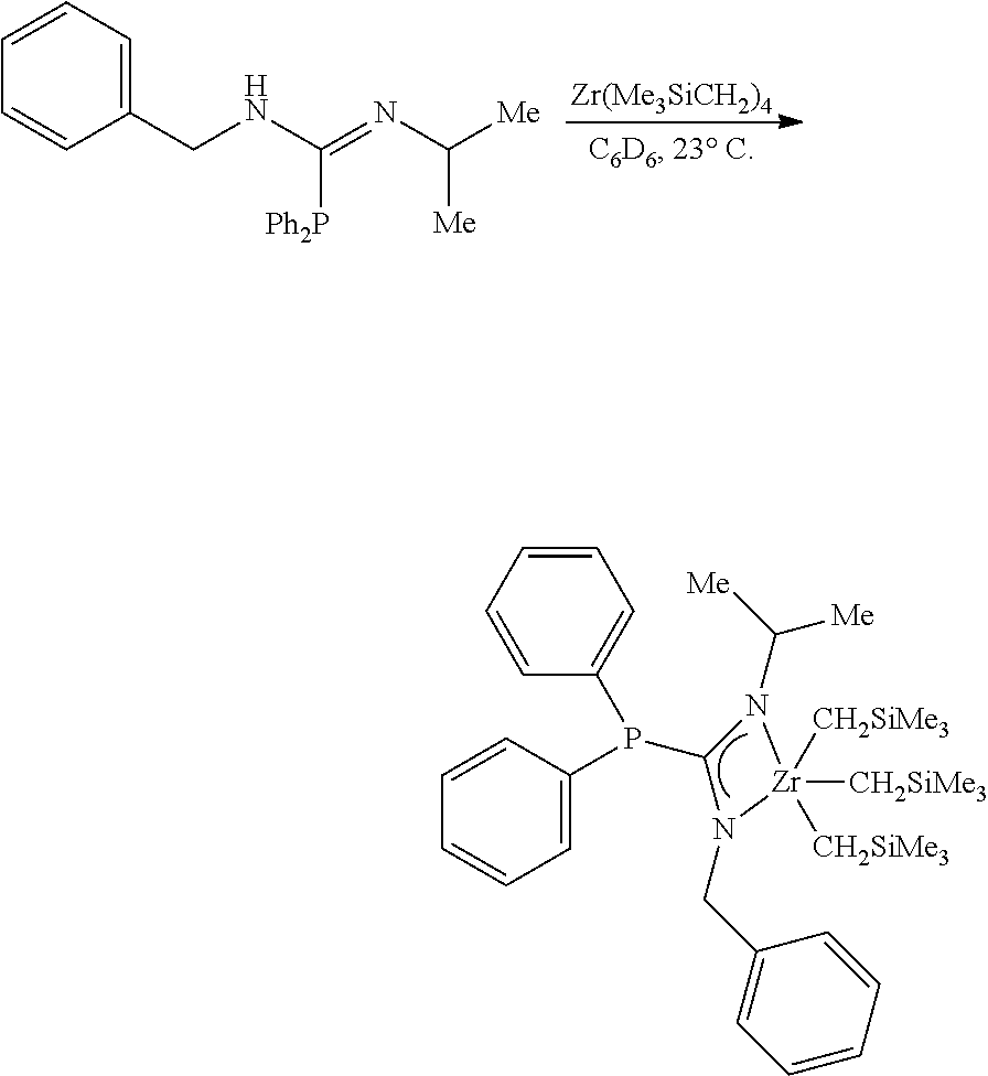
C1=C(P(C2N(C([Me])[Me])[Zr]([CH2SiMe3])([CH2SiMe3])([CH2SiMe3])N2CC2=CC=CC=C2)C2=CC=CC=C2)C=CC=C1.[Zr(Me3SiCH2)4].C1(CNC(=NC([Me])[Me])[Ph2P])=CC=CC=C1
